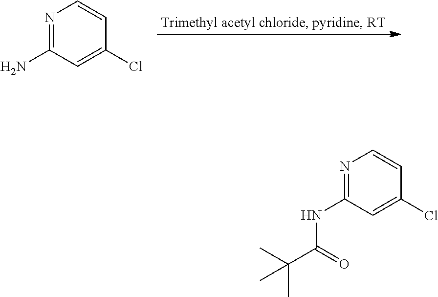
N1=C(N)C=C(Cl)C=C1.N1=C(NC(C(C)(C)C)=O)C=C(Cl)C=C1
